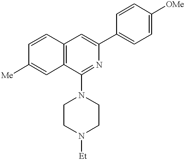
C1=CC([Me])=CC2=C1C=C(C1=CC=C([OMe])C=C1)N=C2N1CCN([Et])CC1
